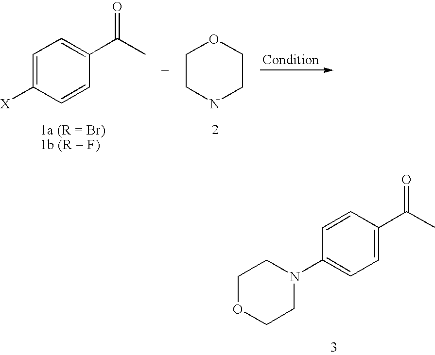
C1=C([X])C=CC(C(C)=O)=C1.C1CNCCO1.C1OCCN(C2=CC=C(C(C)=O)C=C2)C1
